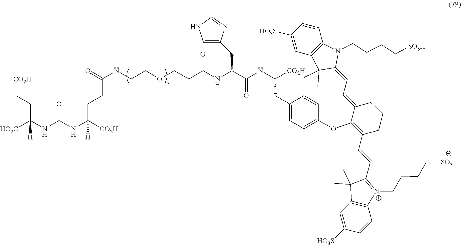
O=C(CCC(NC(NC([HO2C])(CC[CO2H])[H])=O)([CO2H])[H])NCCOCCC(NC(C(NC([CO2H])CC1=CC=C(OC2=C(C=CC3=[N+](CCCC[SO3])C4=C(C3(C)C)C=C([HO3S])C=C4)CCCC2=CC=C2N(CCCC[SO3H])C3=C(C2(C)C)C=C([HO3S])C=C3)C=C1)=O)CC1=CNC=N1)=O
